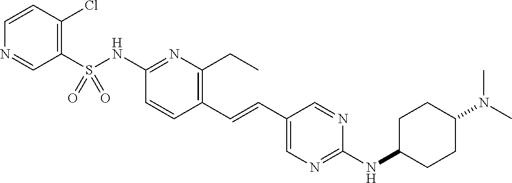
C1(S(NC2=NC(CC)=C(C=CC3=CN=C(NC4CCC(N(C)C)CC4)N=C3)C=C2)(=O)=O)=C(Cl)C=CN=C1
